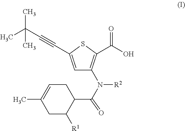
C1=C(C#CC(C)(C)C)SC(C(O)=O)=C1N([R2])C(=O)C1C([R1])CC(C)=CC1
